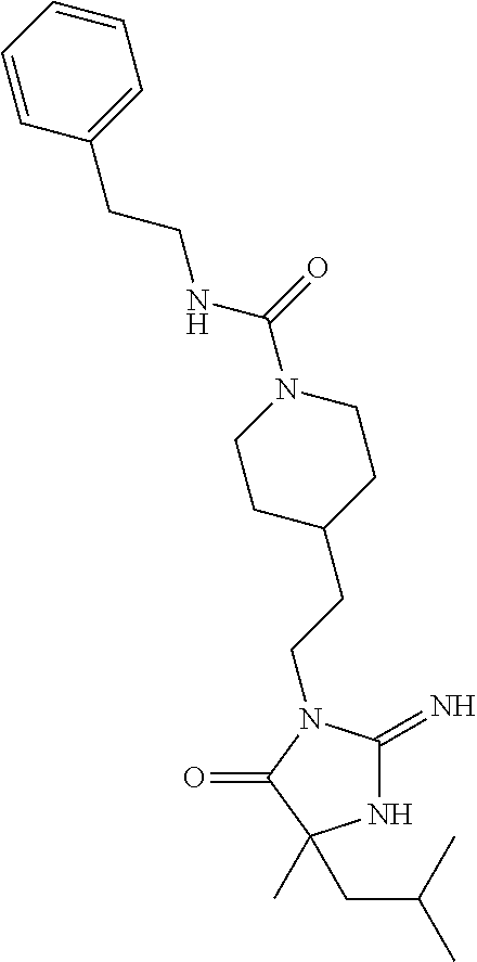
N1C(=N)N(CCC2CCN(C(=O)NCCC3=CC=CC=C3)CC2)C(=O)C1(C)CC(C)C
